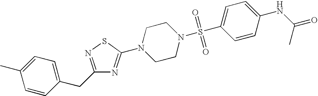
C1=CC(CC2=NSC(N3CCN(S(C4=CC=C(NC(=O)C)C=C4)(=O)=O)CC3)=N2)=CC=C1C
